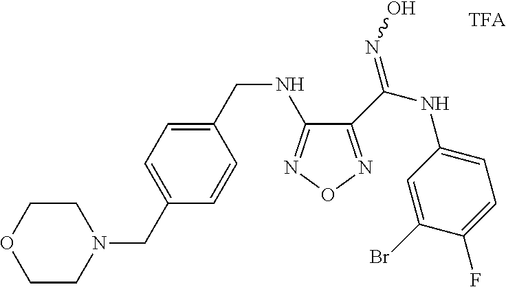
N1(CC2=CC=C(CNC3=NON=C3C(NC3=CC=C(F)C(Br)=C3)=NO)C=C2)CCOCC1
